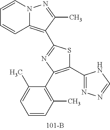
C1=CC2=C(C3=NC(C4=C(C)C=CC=C4C)=C(C4=NN=CN4)S3)C(C)=NN2C=C1
